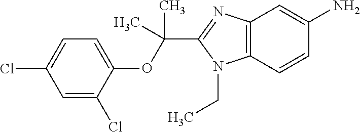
C1=C(Cl)C(OC(C)(C)C2=NC3=C(C=CC(N)=C3)N2CC)=CC=C1Cl
